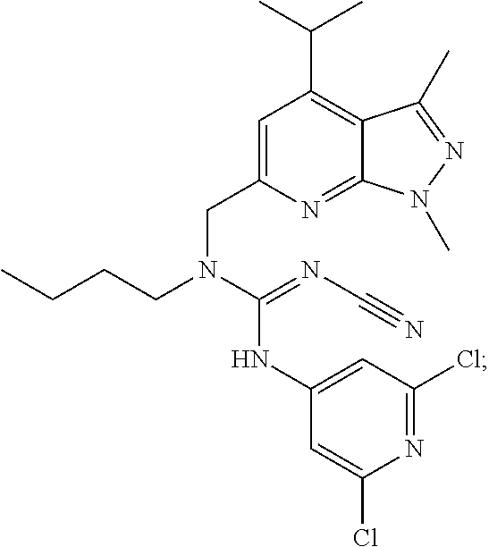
C1=C(CN(CCCC)C(=NC#N)NC2=CC(Cl)=NC(Cl)=C2)N=C2C(=C1C(C)C)C(C)=NN2C
